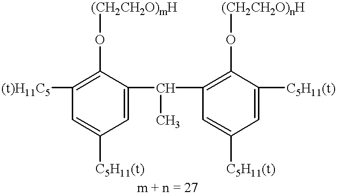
[(t)H11C5]C1=C(O[(CH2CH2O)mH])C(C(C)C2=C(O[(CH2CH2O)nH])C([C5H11(t)])=CC([C5H11(t)])=C2)=CC([C5H11(t)])=C1
